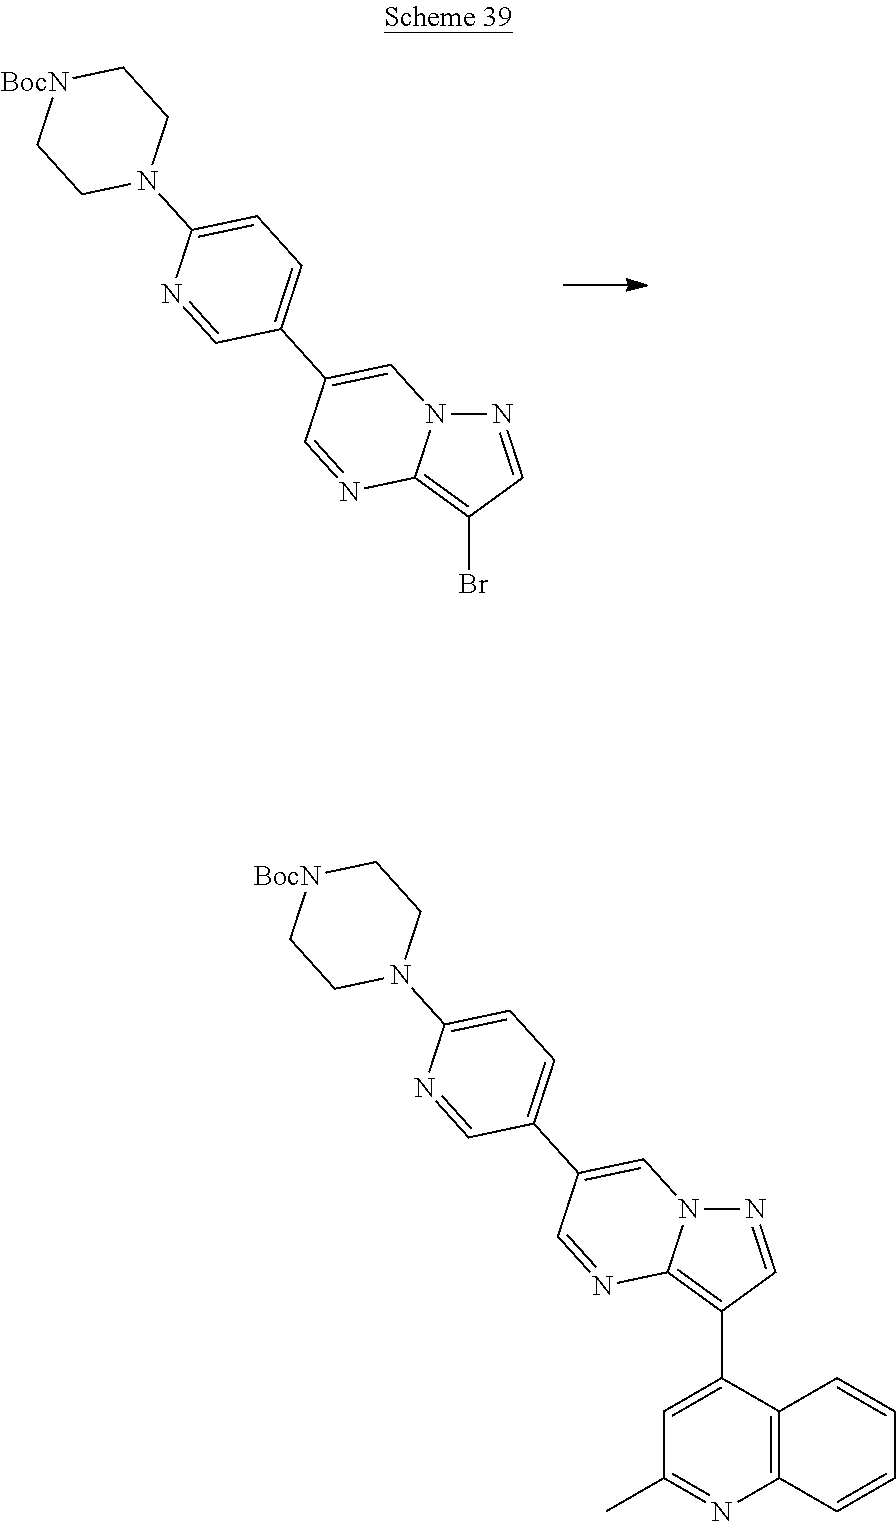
N1=CC(Br)=C2N1C=C(C1=CC=C(N3CC[BocN]CC3)N=C1)C=N2.N1=CC(C2=CC(C)=NC3=C2C=CC=C3)=C2N1C=C(C1=CC=C(N3CC[BocN]CC3)N=C1)C=N2
